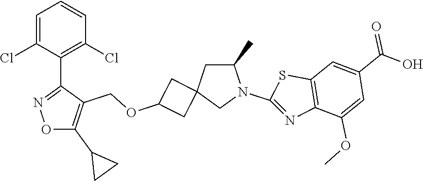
C1=C(Cl)C(C2=NOC(C3CC3)=C2COC2CC3(C2)CN(C2=NC4=C(S2)C=C(C(O)=O)C=C4OC)C(C)C3)=C(Cl)C=C1
